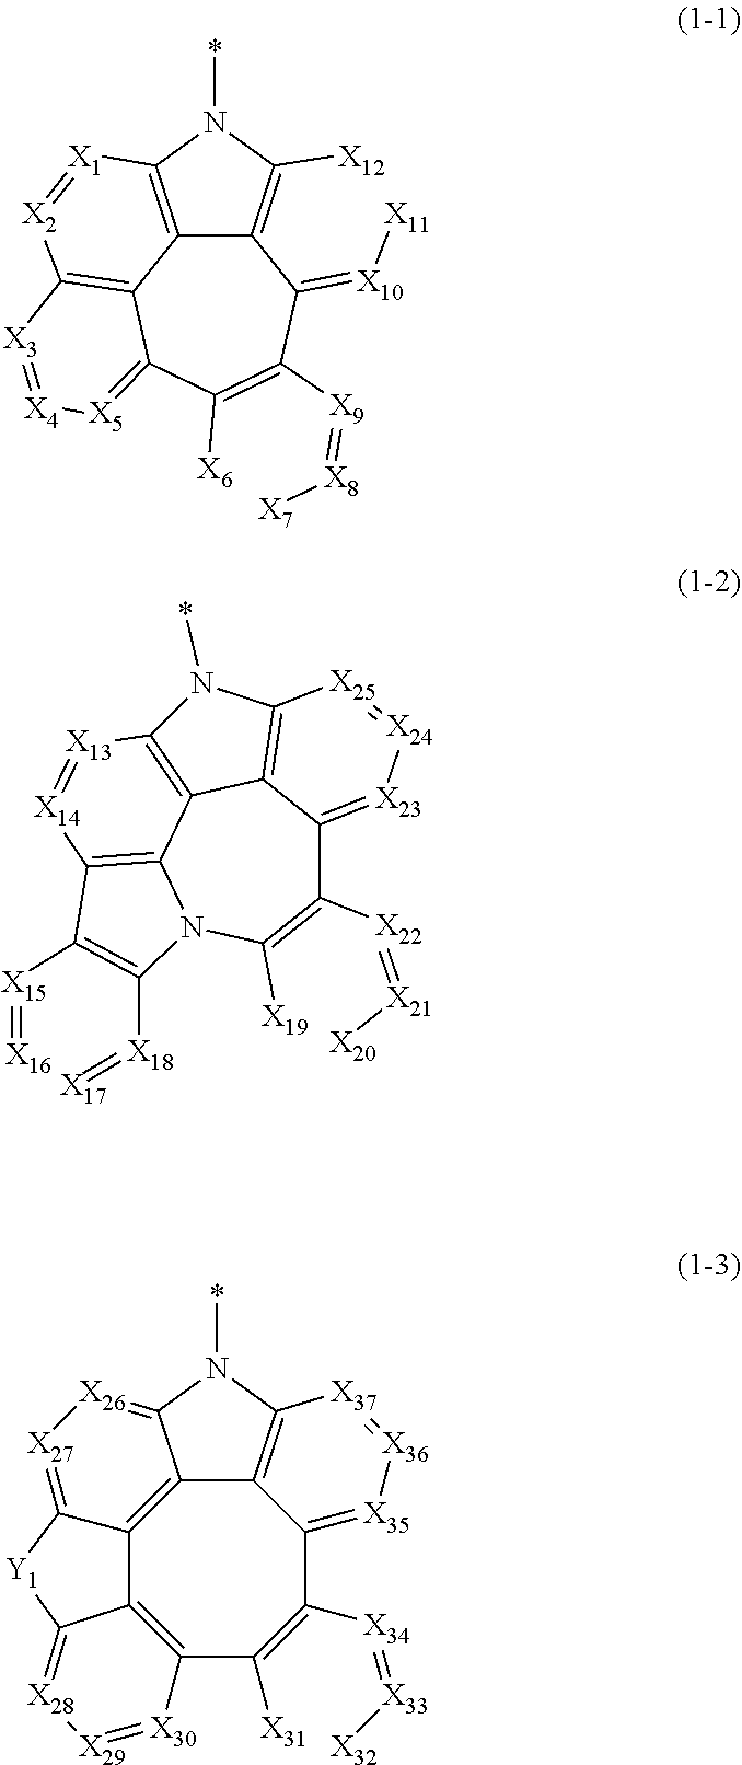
C12=C([X12])N(*)C3=C1C1=C([X2]=[X1]3)[X3]=[X4][X5]=C1C([X6])=C([X9]=[X8][X7])C2=[X10][X11].C1([X22]=[X21][X20])=C([X19])N2C3=C([X14]=[X13]C4=C3C3=C([X25]=[X24][X23]=C13)N4*)C([X15]=[X16])=C2[X18]=[X17].C12=C3N(*)C4=[X26][X27]=C5C(=C14)C1=C(C([X31])=C([X34]=[X33][X32])C2=[X35][X36]=[X37]3)[X30]=[X29][X28]=C1[Y1]5
